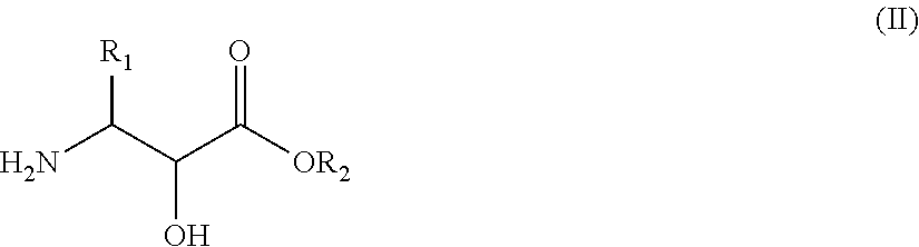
[R1]C(C(C([OR2])=O)O)N
